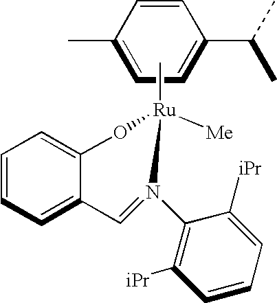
C1(C)=CC=C(C(C)C)C=C1.C[Ru]1([Me])OC2=CC=CC=C2C=N1C1=C([iPr])C=CC=C1[iPr]
